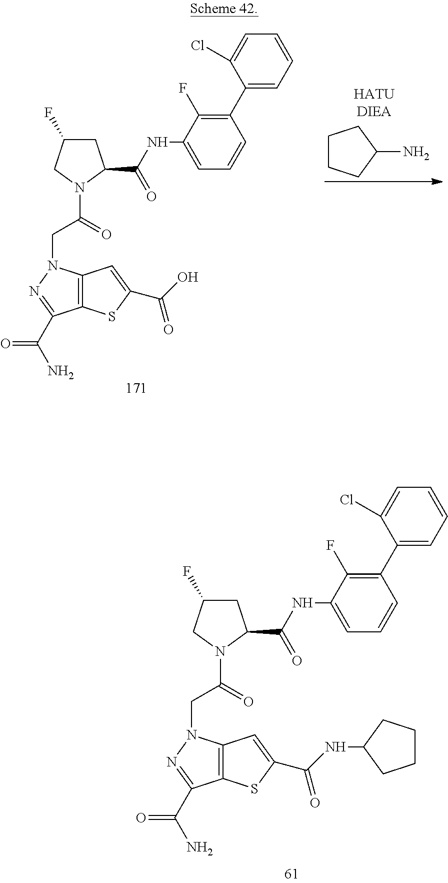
C12=C(SC(C(=O)O)=C1)C(C(N)=O)=NN2CC(=O)N1C(C(=O)NC2=CC=CC(C3=CC=CC=C3Cl)=C2F)CC(F)C1.C1CCC(N)C1.C12=C(SC(C(=O)NC3CCCC3)=C1)C(C(N)=O)=NN2CC(=O)N1C(C(=O)NC2=CC=CC(C3=CC=CC=C3Cl)=C2F)CC(F)C1
